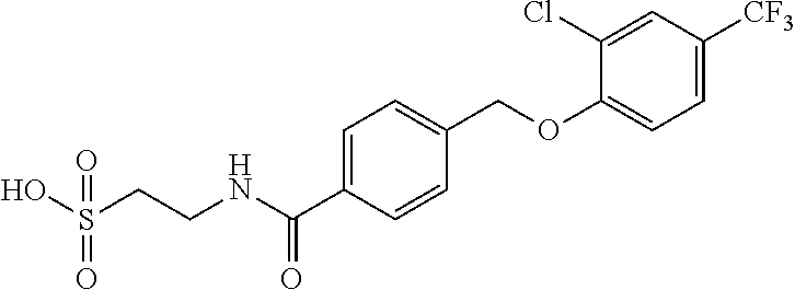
C1(Cl)=CC([CF3])=CC=C1OCC1=CC=C(C(NCCS(O)(=O)=O)=O)C=C1
